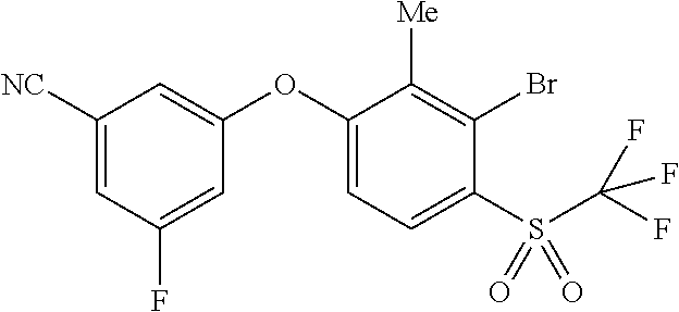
C1([NC])=CC(F)=CC(OC2=CC=C(S(C(F)(F)F)(=O)=O)C(Br)=C2[Me])=C1
